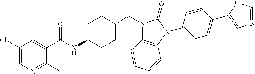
C1(Cl)=CN=C(C)C(C(NC2CCC(CN3C4=C(N(C5=CC=C(C6=CN=CO6)C=C5)C3=O)C=CC=C4)CC2)=O)=C1
